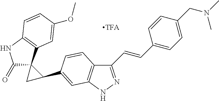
C1(=O)C2(C3=C(N1)C=CC(OC)=C3)CC2C1=CC2=C(C(C=CC3=CC=C(CN(C)C)C=C3)=NN2)C=C1
